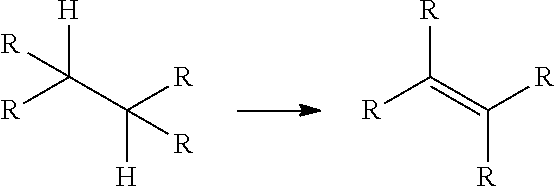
[R]C(C([R])([H])[R])([H])[R].[R]C(=C([R])[R])[R]
